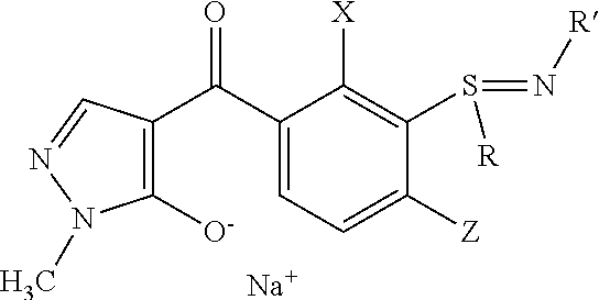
C1([O-])=C(C(C2=CC=C([Z])C(S(=N[R])[R])=C2[X])=O)C=NN1C.[Na]
